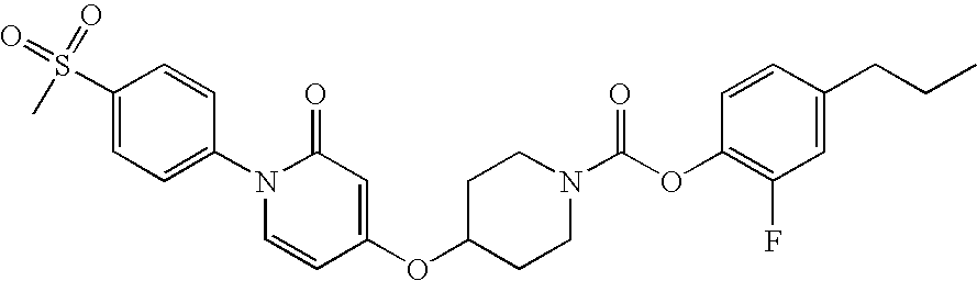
C1(S(=O)(=O)C)=CC=C(N2C=CC(OC3CCN(C(OC4=C(F)C=C(CCC)C=C4)=O)CC3)=CC2=O)C=C1
